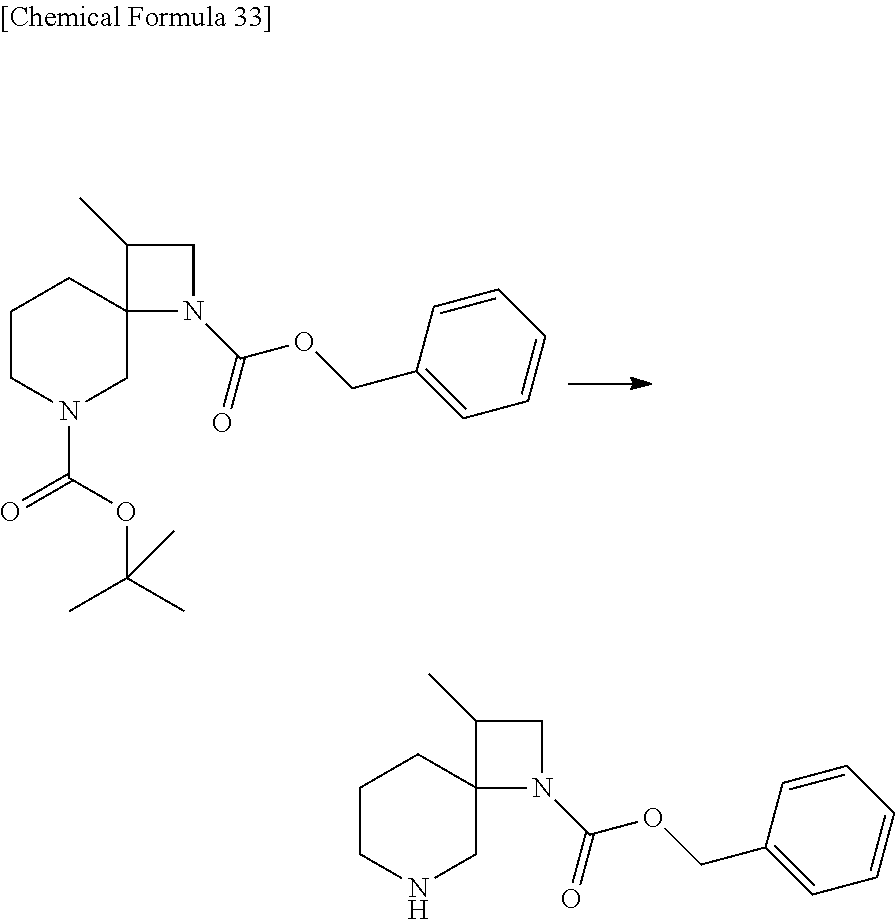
C1CN(C(OC(C)(C)C)=O)CC2(C1)N(C(=O)OCC1=CC=CC=C1)CC2C.C1CNCC2(C1)N(C(=O)OCC1=CC=CC=C1)CC2C
